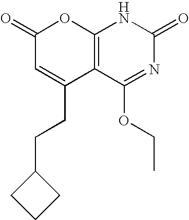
C12=C(C(OCC)=NC(=O)N1)C(CCC1CCC1)=CC(=O)O2
